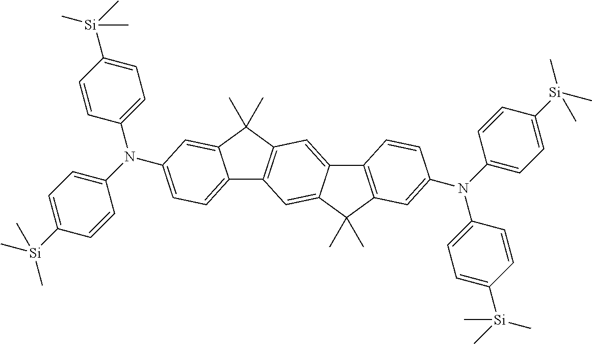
C1=C([Si](C)(C)C)C=CC(N(C2=CC=C([Si](C)(C)C)C=C2)C2=CC=C3C4=C(C(C)(C)C3=C2)C=C2C(=C4)C(C)(C)C3=C2C=CC(N(C2=CC=C([Si](C)(C)C)C=C2)C2=CC=C([Si](C)(C)C)C=C2)=C3)=C1
